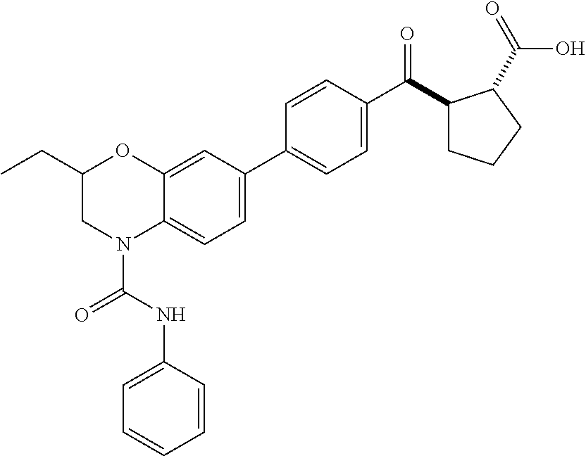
N(C(N1C2=CC=C(C3=CC=C(C(=O)C4CCCC4C(=O)O)C=C3)C=C2OC(CC)C1)=O)C1=CC=CC=C1
